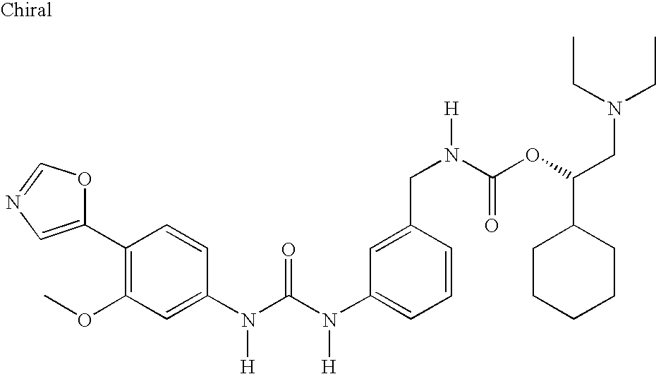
C1(C2=C(OC)C=C(N(C(N(C3=CC=CC(CN([H])C(OC(CN(CC)CC)C4CCCCC4)=O)=C3)[H])=O)[H])C=C2)=CN=CO1
